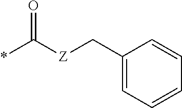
*C([Z]CC1=CC=CC=C1)=O
